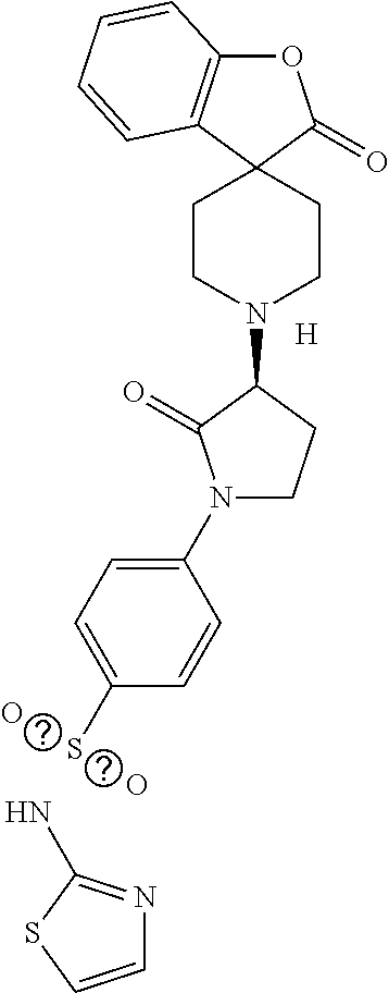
[H].O1C2=C(C3(C1=O)CCN(C1C(=O)N(C4=CC=C(S)C=C4)CC1)CC3)C=CC=C2.NC1=NC=CS1.O.O
